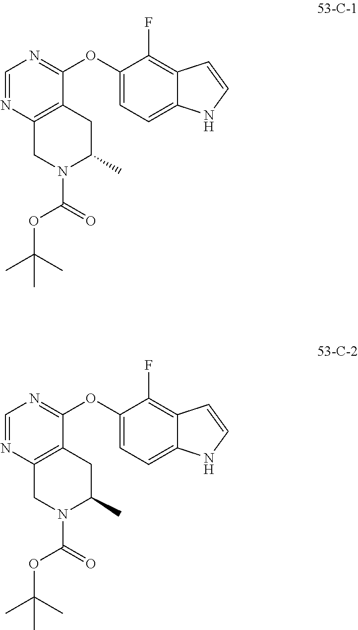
C1(OC2=NC=NC3=C2CC(C)N(C(=O)OC(C)(C)C)C3)=CC=C2C(=C1F)C=CN2.C1(OC2=NC=NC3=C2CC(C)N(C(=O)OC(C)(C)C)C3)=CC=C2C(=C1F)C=CN2
